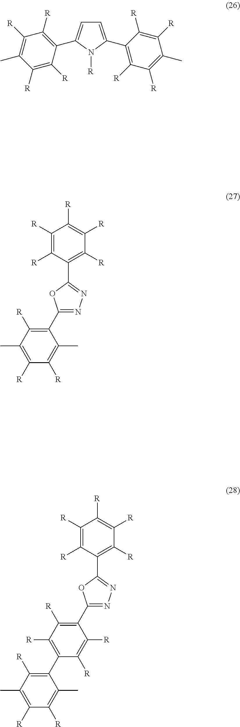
C1=C(C2=C([R])C([R])=C(C)C([R])=C2[R])N([R])C(C2=C([R])C([R])=C(C)C([R])=C2[R])=C1.C1([R])=C(C)C([R])=C(C2=NN=C(C3=C([R])C([R])=C([R])C([R])=C3[R])O2)C(C)=C1[R].C1(C2=C([R])C(C)=C([R])C([R])=C2C)=C([R])C([R])=C(C2=NN=C(C3=C([R])C([R])=C([R])C([R])=C3[R])O2)C([R])=C1[R]
